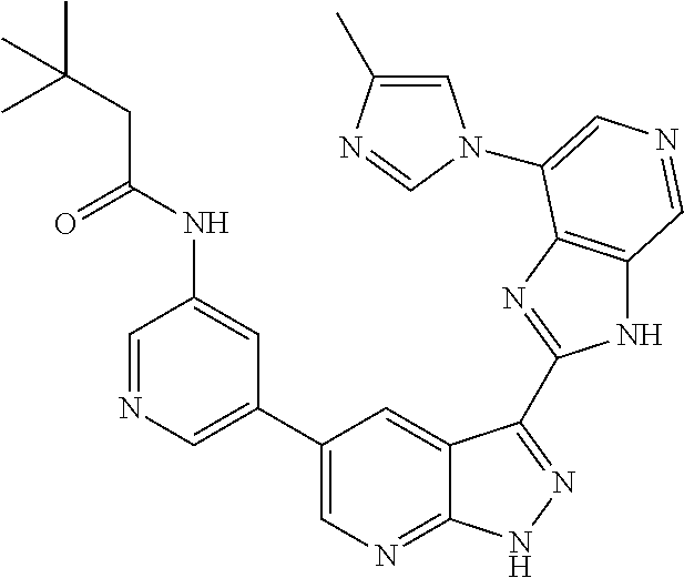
C1(C2=CN=CC(NC(CC(C)(C)C)=O)=C2)=CN=C2C(=C1)C(C1=NC3=C(N1)C=NC=C3N1C=C(C)N=C1)=NN2
